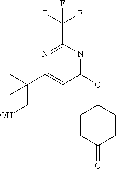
C1(C(C)(CO)C)=CC(OC2CCC(=O)CC2)=NC(C(F)(F)F)=N1
